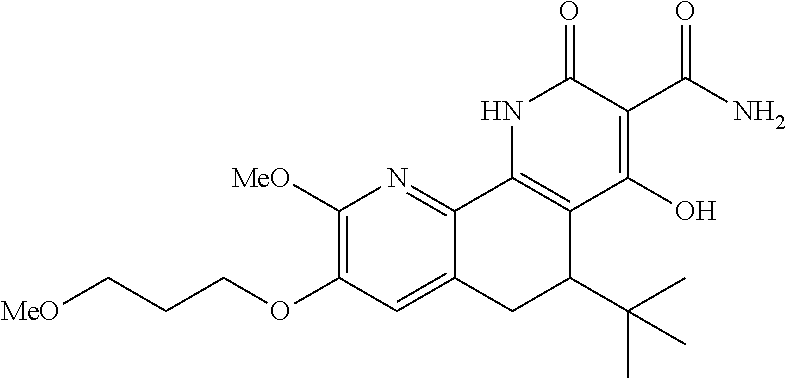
C1([MeO])=C(OCCC[MeO])C=C2C(=N1)C1=C(C(C(C)(C)C)C2)C(O)=C(C(N)=O)C(=O)N1
